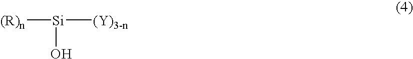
[(R)n][Si]([(Y)3-n])O
